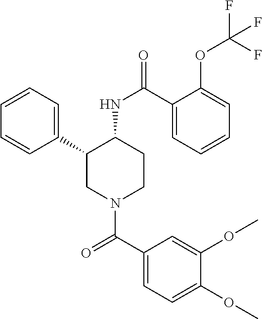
C1=CC=C(C2CN(C(C3=CC=C(OC)C(OC)=C3)=O)CCC2NC(=O)C2=CC=CC=C2OC(F)(F)F)C=C1
